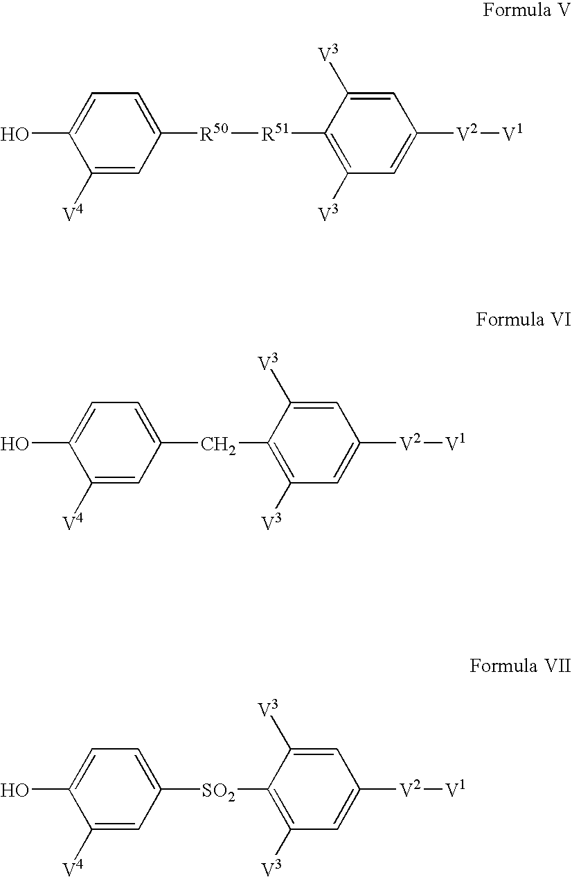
C1([V4])=CC([R50][R51]C2=C([V3])C=C([V2][V1])C=C2[V3])=CC=C1O.C1([V4])=CC(CC2=C([V3])C=C([V2][V1])C=C2[V3])=CC=C1O.C1([V4])=CC([SO2]C2=C([V3])C=C([V2][V1])C=C2[V3])=CC=C1O
